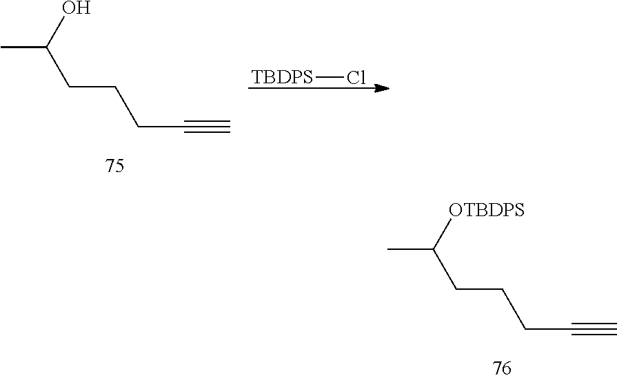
C(CCCC(C)[OTBDPS])#C.C(CCCC(C)O)#C.[TBDPS]Cl
